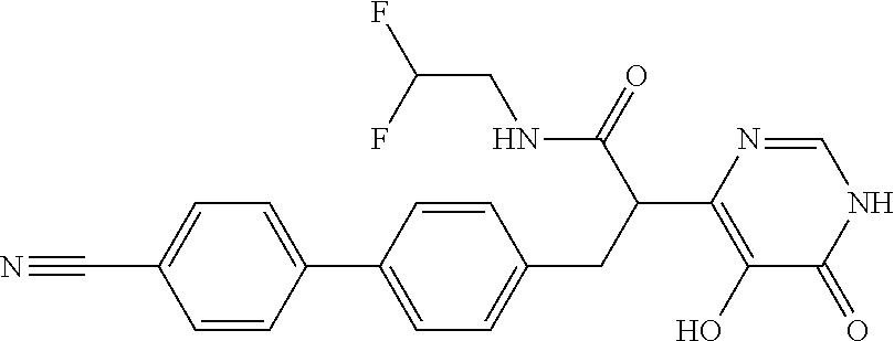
C1(C2=CC=C(C#N)C=C2)=CC=C(CC(C(NCC(F)F)=O)C2=C(O)C(=O)NC=N2)C=C1
